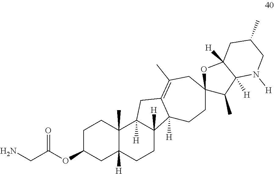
C1C(OC(CN)=O)CC2([H])C(C)(C1)C1([H])C([H])(CC2)C2([H])C(=C(C)CC3(CC2)C(C)C2([H])C([H])(O3)CC(C)CN2[H])C1
